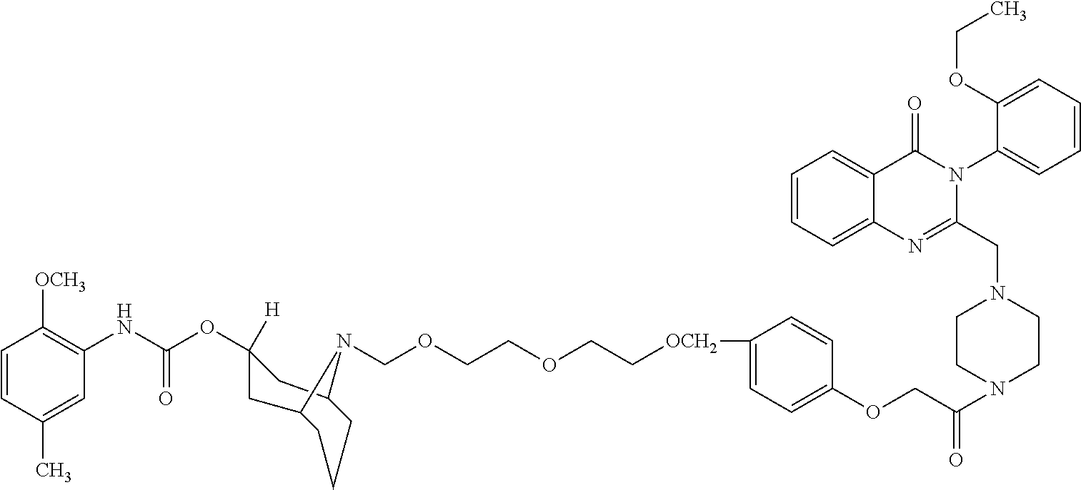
C1=CC(C)=CC(NC(OC2([H])CC3CCCC(C2)N3COCCOCC[OCH2]C2=CC=C(OCC(=O)N3CCN(CC4=NC5=CC=CC=C5C(=O)N4C4=CC=CC=C4OCC)CC3)C=C2)=O)=C1[OCH3]
